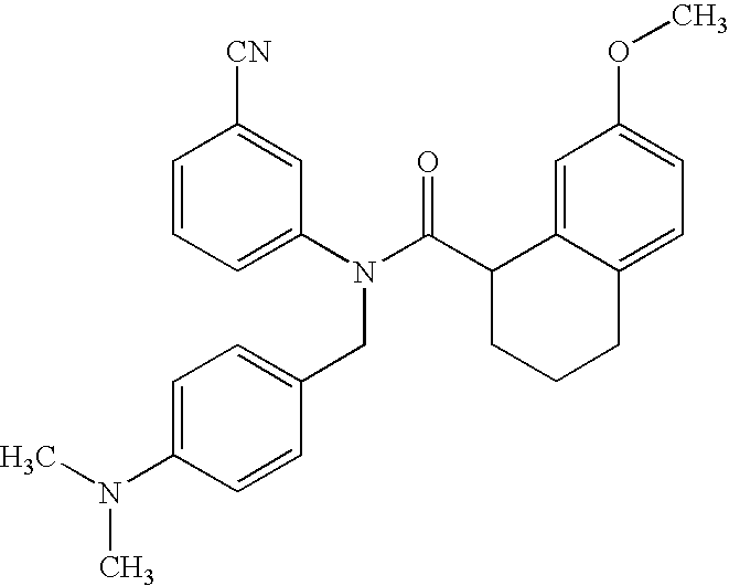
C1=CC([CN])=CC(N(C(C2CCCC3=CC=C(OC)C=C23)=O)CC2=CC=C(N(C)C)C=C2)=C1
